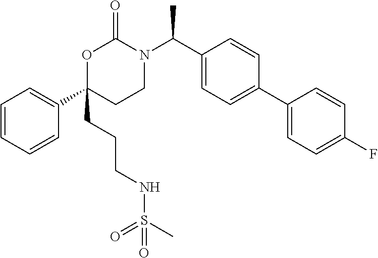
C1(CCCNS(C)(=O)=O)(C2=CC=CC=C2)CCN(C(C2=CC=C(C3=CC=C(F)C=C3)C=C2)C)C(=O)O1
